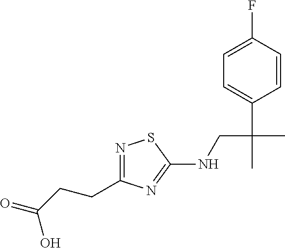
N1=C(CCC(=O)O)N=C(NCC(C)(C2=CC=C(F)C=C2)C)S1
